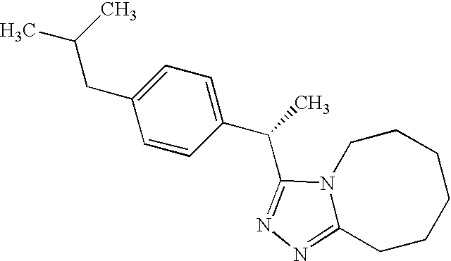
C1=CC(C(C)C2=NN=C3CCCCCCN32)=CC=C1CC(C)C
